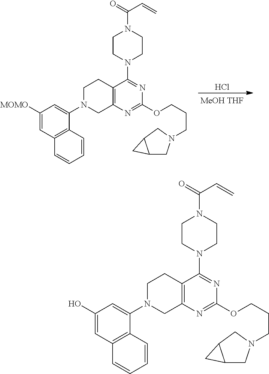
C1([MOMO])=CC2=C(C(N3CCC4=C(C3)N=C(OCCCN3CC5C(C3)C5)N=C4N3CCN(C(=O)C=C)CC3)=C1)C=CC=C2.Cl.C1(O)=CC2=C(C(N3CCC4=C(C3)N=C(OCCCN3CC5C(C3)C5)N=C4N3CCN(C(=O)C=C)CC3)=C1)C=CC=C2
